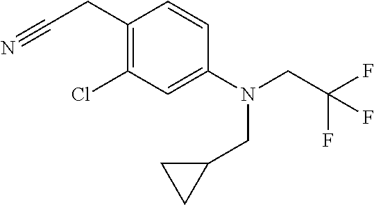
C1(CC#N)=C(Cl)C=C(N(CC2CC2)CC(F)(F)F)C=C1
